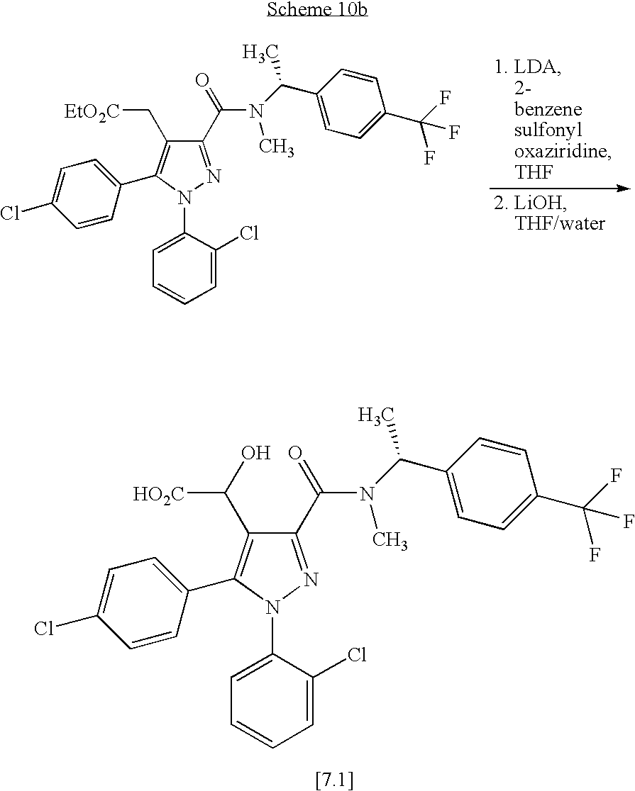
C1(C(=O)N(C)C(C2=CC=C(C(F)(F)F)C=C2)C)=NN(C2=CC=CC=C2Cl)C(C2=CC=C(Cl)C=C2)=C1C[EtO2C].C1(C(=O)N(C)C(C2=CC=C(C(F)(F)F)C=C2)C)=NN(C2=CC=CC=C2Cl)C(C2=CC=C(Cl)C=C2)=C1C([HO2C])O
